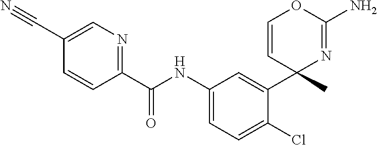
C1=C(C#N)C=CC(C(NC2=CC=C(Cl)C(C3(C)N=C(N)OC=C3)=C2)=O)=N1
